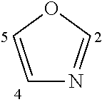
C1=COC=N1
